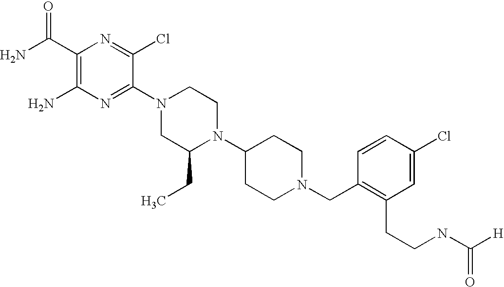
C1(C(N)=O)=C(N)N=C(N2CC(CC)N(C3CCN(CC4=C(CCNC([H])=O)C=C(Cl)C=C4)CC3)CC2)C(Cl)=N1
